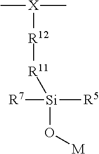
C[X](C)[R12][R11][Si](O[M])([R5])[R7]
